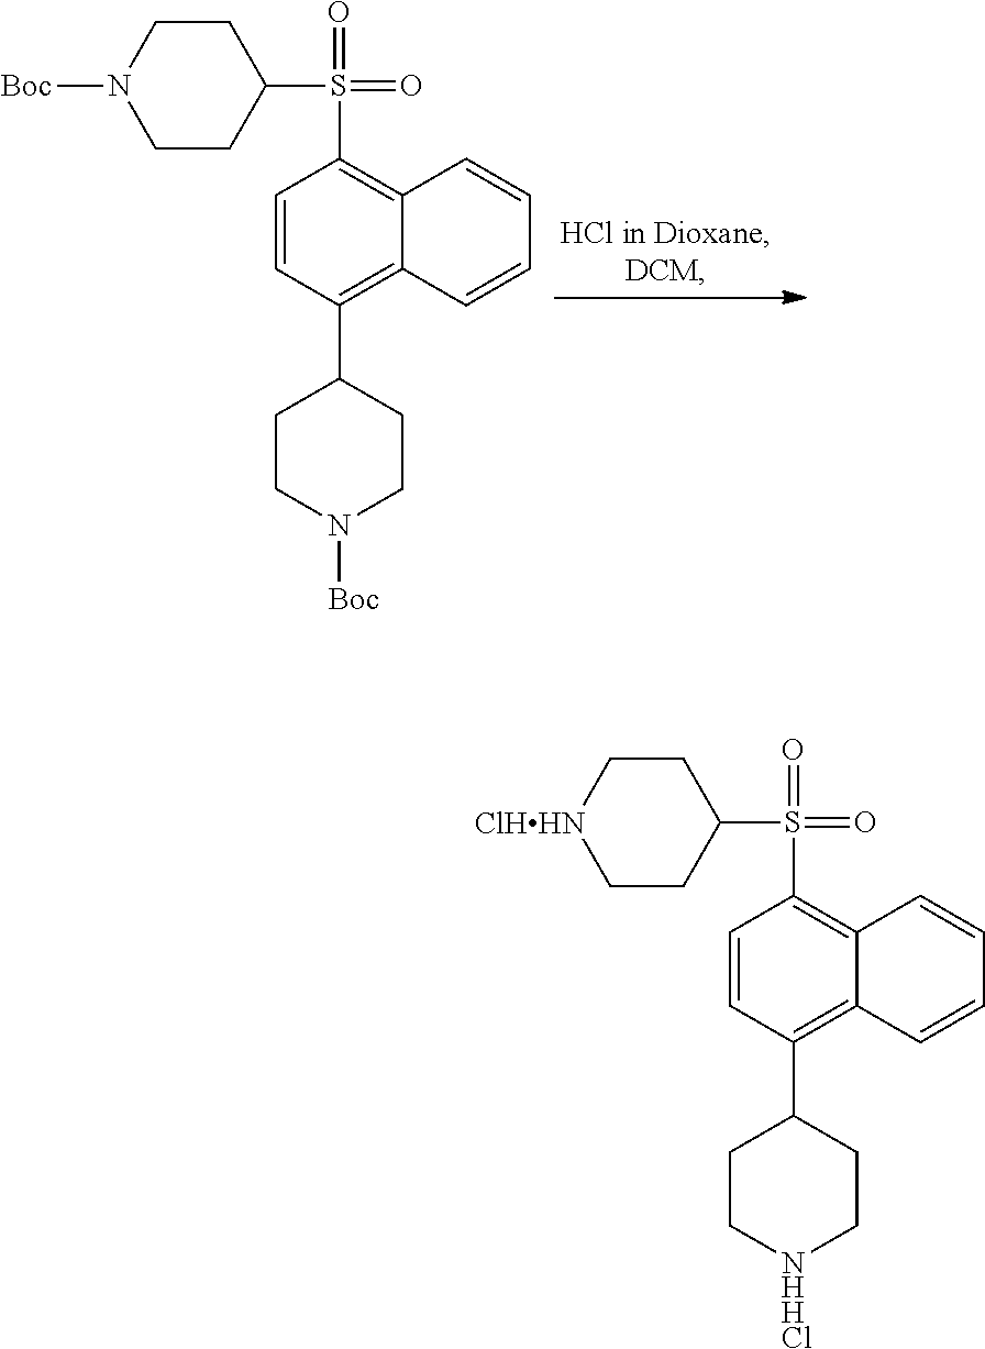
N1([Boc])CCC(C2=C3C(=C(S(C4CCN([Boc])CC4)(=O)=O)C=C2)C=CC=C3)CC1.[NHHCl]1CCC(C2=C3C(=C(S(C4CC[ClHHN]CC4)(=O)=O)C=C2)C=CC=C3)CC1
